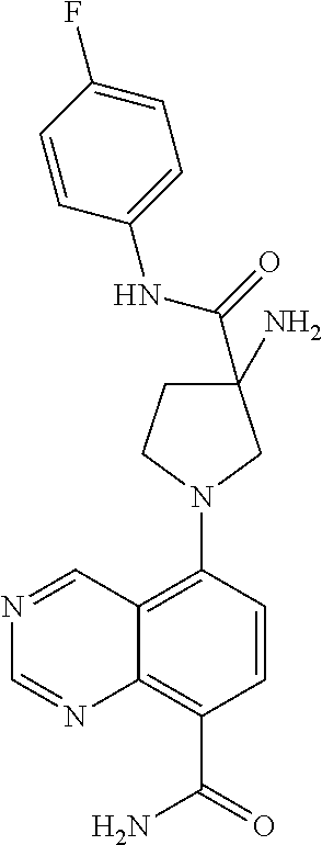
N1(C2=C3C(=C(C(=O)N)C=C2)N=CN=C3)CC(N)(C(=O)NC2=CC=C(F)C=C2)CC1
